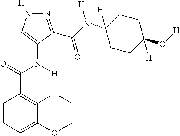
[H].C1(C(=O)N([H])C2=CNN=C2C(N(C2([H])CCC(O[H])([H])CC2)[H])=O)=C2C(=CC=C1)OCCO2
